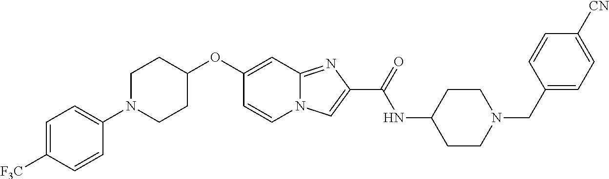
C1([F3C])=CC=C(N2CCC(OC3=CC4=NC(C(=O)NC5CCN(CC6=CC=C([CN])C=C6)CC5)=CN4C=C3)CC2)C=C1
